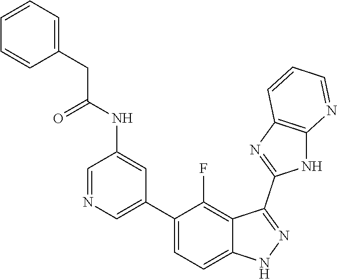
C1=NC=C(C2=CC=C3C(=C2F)C(C2=NC4=C(N2)N=CC=C4)=NN3)C=C1NC(CC1=CC=CC=C1)=O
